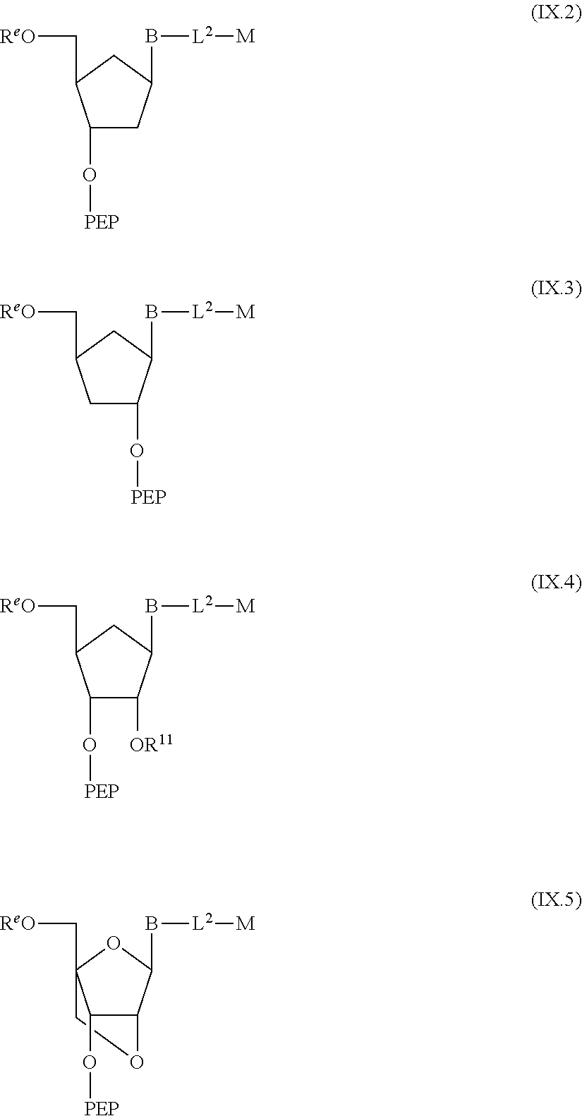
[PEP]OC1CC(B[L2][M])CC1C[ReO].C1C(C[ReO])CC(B[L2][M])C1O[PEP].[PEP]OC1C([OR11])C(B[L2][M])CC1C[ReO].[PEP]OC1C2C(B[L2][M])OC1(C[ReO])CO2
